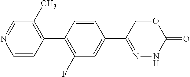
C1=NC=CC(C2=C(F)C=C(C3=NNC(=O)OC3)C=C2)=C1C
